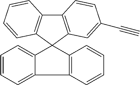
C12=C(C3(C4=C1C=CC=C4)C1=CC=CC=C1C1=C3C=CC=C1)C=C(C#C)C=C2
